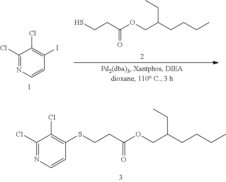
C1(Cl)=C(I)C=CN=C1Cl.C(CCCC)(COC(CCS)=O)CC.C1(Cl)=C(SCCC(=O)OCC(CCCC)CC)C=CN=C1Cl
